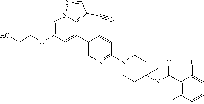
C1=C(OCC(O)(C)C)C=C(C2=CN=C(N3CCC(NC(C4=C(F)C=CC=C4F)=O)(C)CC3)C=C2)C2=C(C#N)C=NN12
